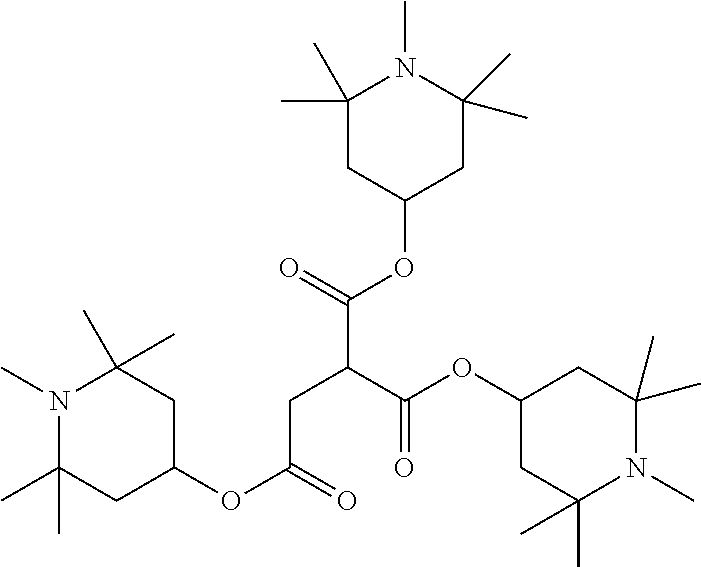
C1C(C)(C)N(C)C(C)(C)CC1OC(C(C(OC1CC(C)(C)N(C)C(C)(C)C1)=O)CC(OC1CC(C)(C)N(C)C(C)(C)C1)=O)=O
